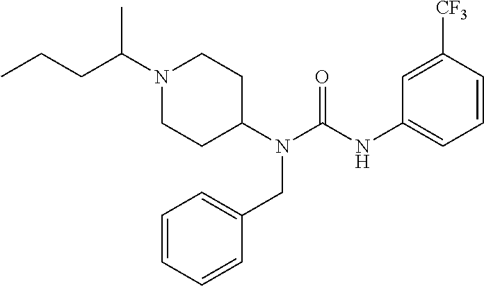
CCCC(N1CCC(N(CC2=CC=CC=C2)C(=O)NC2=CC=CC([CF3])=C2)CC1)C
